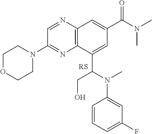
C1=NC2=C(N=C1N1CCOCC1)C(C(CO)N(C)C1=CC(F)=CC=C1)=CC(C(N(C)C)=O)=C2.[RS]
